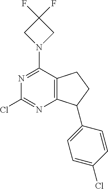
N1=C(N2CC(F)(F)C2)C2=C(N=C1Cl)C(C1=CC=C(Cl)C=C1)CC2
